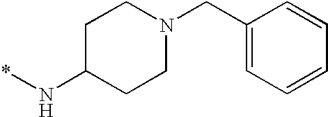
C1C(N*)CCN(CC2=CC=CC=C2)C1
